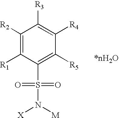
C1([R2])=C([R1])C(S(N([M])[X])(=O)=O)=C([R5])C([R4])=C1[R3]
